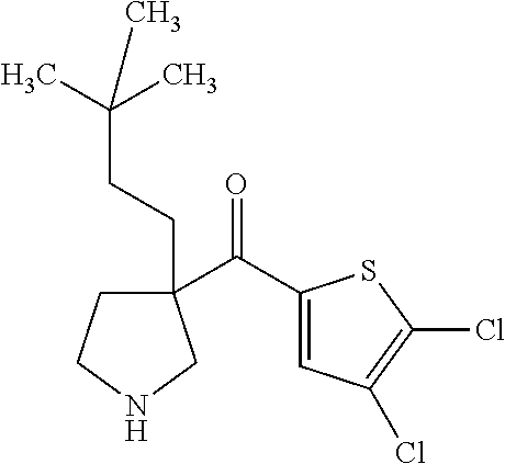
C1(C(=O)C2=CC(Cl)=C(Cl)S2)(CCC(C)(C)C)CCNC1
